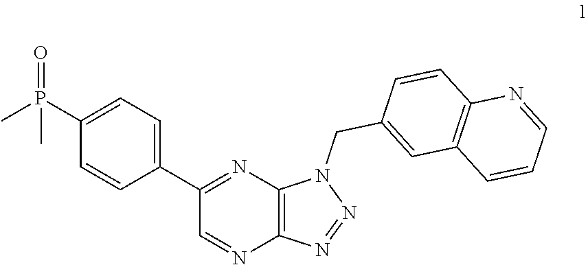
C1(C2=CC=C(P(C)(=O)C)C=C2)=NC2=C(N=C1)N=NN2CC1=CC2=C(C=C1)N=CC=C2
